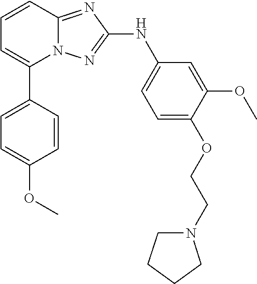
N12C(=NC(NC3=CC=C(OCCN4CCCC4)C(OC)=C3)=N1)C=CC=C2C1=CC=C(OC)C=C1
